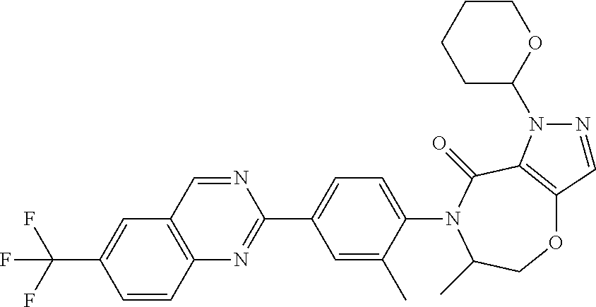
O1C2=C(C(=O)N(C3=CC=C(C4=NC5=C(C=C(C(F)(F)F)C=C5)C=N4)C=C3C)C(C)C1)N(C1OCCCC1)N=C2
